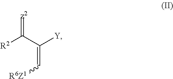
[R2]C(C([Y])=C[R6Z1])=[z2]
